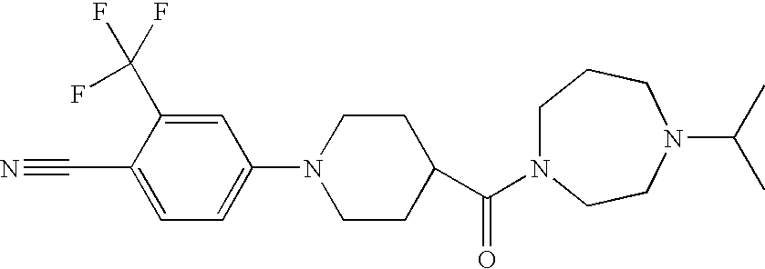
C1=C(C#N)C(C(F)(F)F)=CC(N2CCC(C(=O)N3CCCN(C(C)C)CC3)CC2)=C1
